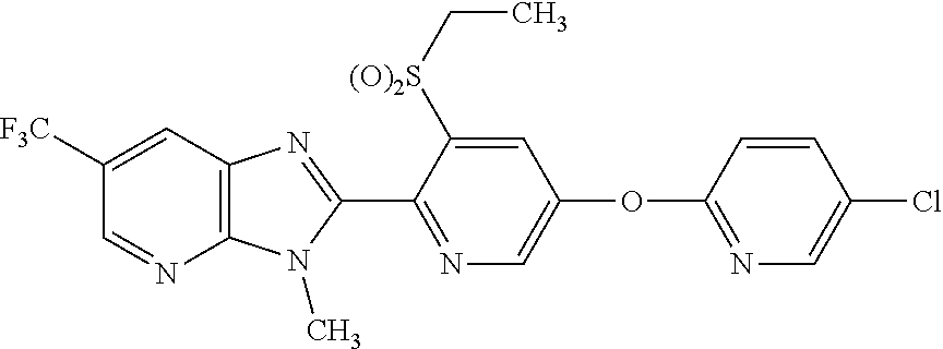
C1=C([F3C])C=NC2=C1N=C(C1=NC=C(OC3=NC=C(Cl)C=C3)C=C1[(O)2S]CC)N2C
